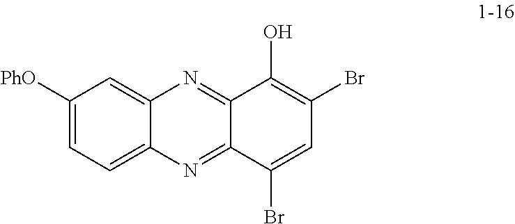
C12=CC([PhO])=CC=C1N=C1C(=N2)C(O)=C(Br)C=C1Br
